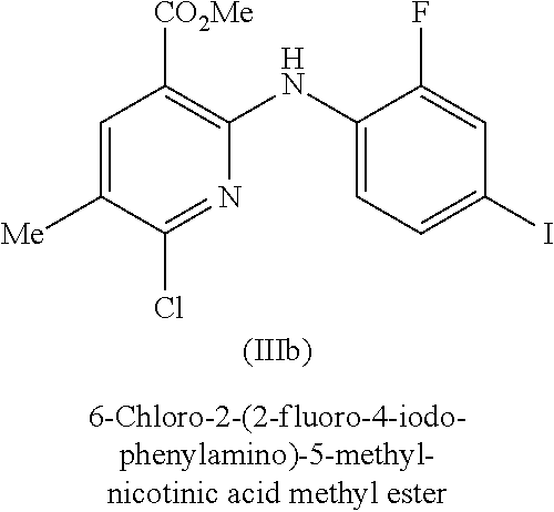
C1=C([Me])C(Cl)=NC(NC2=CC=C(I)C=C2F)=C1[CO2Me]
